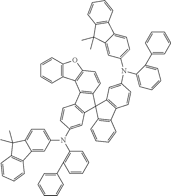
C12=CC(N(C3=C(C4=CC=CC=C4)C=CC=C3)C3=CC4=C(C5=C(C=CC6=C5C5=C(C=CC=C5)O6)C45C4=C(C6=C5C=C(N(C5=CC=C7C(=C5)C(C)(C)C5=C7C=CC=C5)C5=CC=CC=C5C5=CC=CC=C5)C=C6)C=CC=C4)C=C3)=CC=C1C(C)(C)C1=C2C=CC=C1
